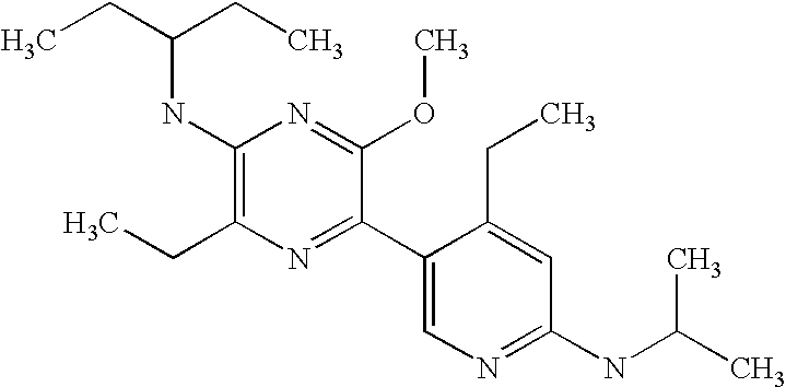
CCC(CC)NC1=C(CC)N=C(C2=CN=C(NC(C)C)C=C2CC)C(OC)=N1
